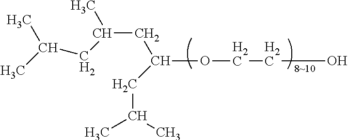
C(CC(CC(C)C)OCCO)(C)CC(C)C
